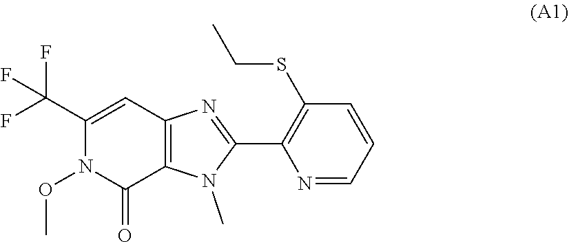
C1(C(F)(F)F)=CC2=C(C(=O)N1OC)N(C)C(C1=C(SCC)C=CC=N1)=N2
